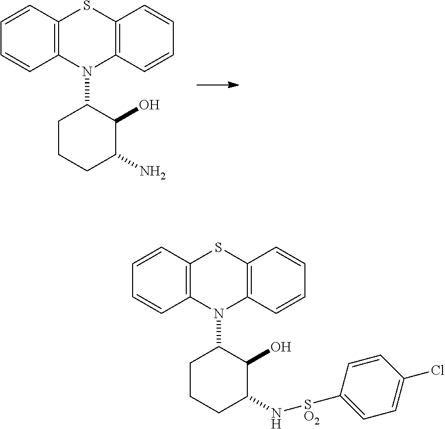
C12=C(C=CC=C1)SC1=C(N2C2CCCC(N)C2O)C=CC=C1.C12=C(C=CC=C1)SC1=C(N2C2CCCC(N[SO2]C3=CC=C(Cl)C=C3)C2O)C=CC=C1
